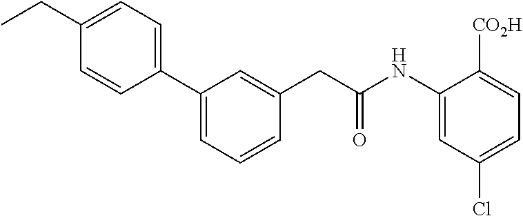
C1(CC)=CC=C(C2=CC=CC(CC(NC3=CC(Cl)=CC=C3[CO2H])=O)=C2)C=C1
